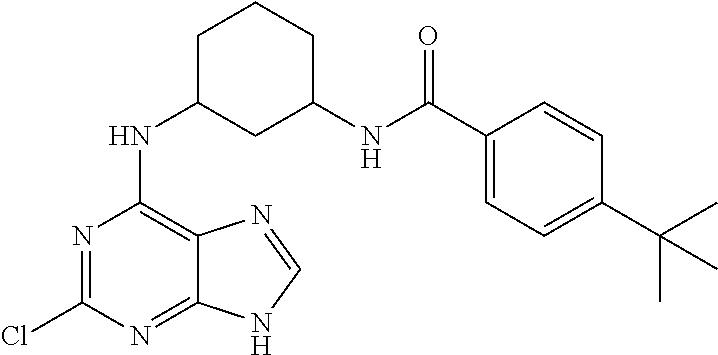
C1C(NC2=C3C(=NC(Cl)=N2)NC=N3)CC(NC(C2=CC=C(C(C)(C)C)C=C2)=O)CC1
